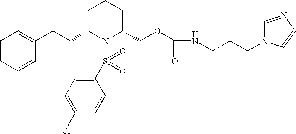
C1=CC=CC(CCC2N(S(C3=CC=C(Cl)C=C3)(=O)=O)C(COC(NCCCN3C=NC=C3)=O)CCC2)=C1
